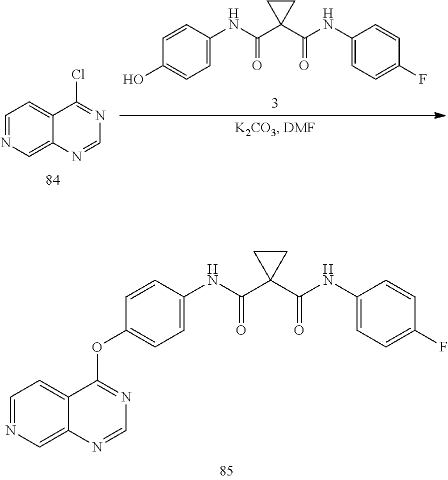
C1=C(NC(C2(C(NC3=CC=C(F)C=C3)=O)CC2)=O)C=CC(O)=C1.C1=NC=C2C(=C1)C(Cl)=NC=N2.C1=C(NC(C2(C(NC3=CC=C(F)C=C3)=O)CC2)=O)C=CC(OC2=NC=NC3=CN=CC=C32)=C1
